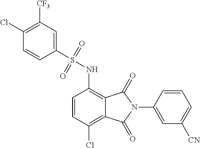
C1=CC(Cl)=C2C(=C1NS(C1=CC([CF3])=C(Cl)C=C1)(=O)=O)C(=O)N(C1=CC([CN])=CC=C1)C2=O
